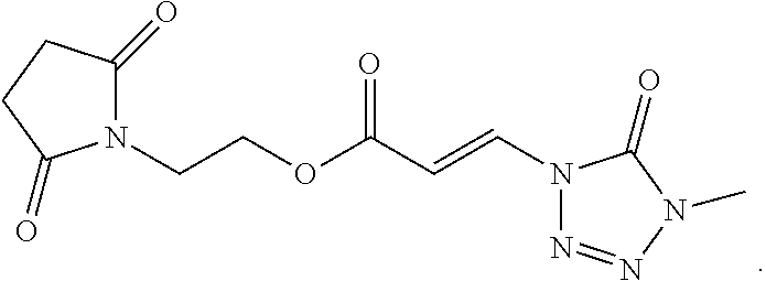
C(OC(C=CN1N=NN(C)C1=O)=O)CN1C(=O)CCC1=O
